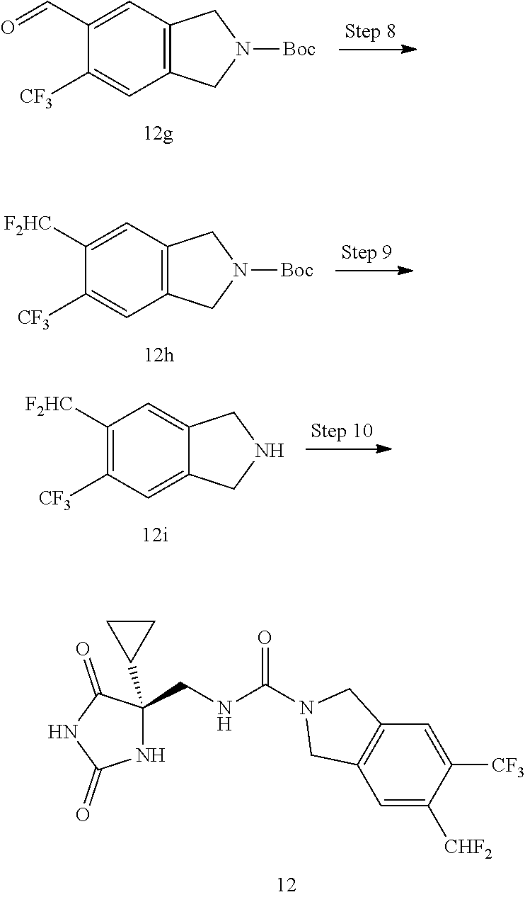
C12=C(C=C([CF3])C(C=O)=C1)CN([Boc])C2.C12=C(C=C([CF3])C([F2HC])=C1)CN([Boc])C2.C12=CC([F2HC])=C([CF3])C=C1CNC2.C1=C([CHF2])C([CF3])=CC2=C1CN(C(NCC1(C3CC3)NC(=O)NC1=O)=O)C2
